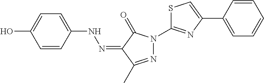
OC1=CC=C(NN=C2C(=O)N(C3=NC(C4=CC=CC=C4)=CS3)N=C2C)C=C1
